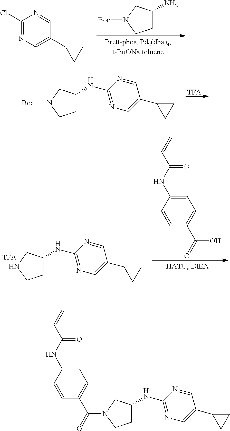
C1C(NC2=NC=C(C3CC3)C=N2)CN([Boc])C1.[TFA].C1C(NC2=NC=C(C3CC3)C=N2)CNC1.C1=C(NC(C=C)=O)C=CC(C(=O)O)=C1.C1(Cl)=NC=C(C2CC2)C=N1.C1C(N)CN([Boc])C1.C1C(NC2=NC=C(C3CC3)C=N2)CN(C(=O)C2=CC=C(NC(C=C)=O)C=C2)C1
